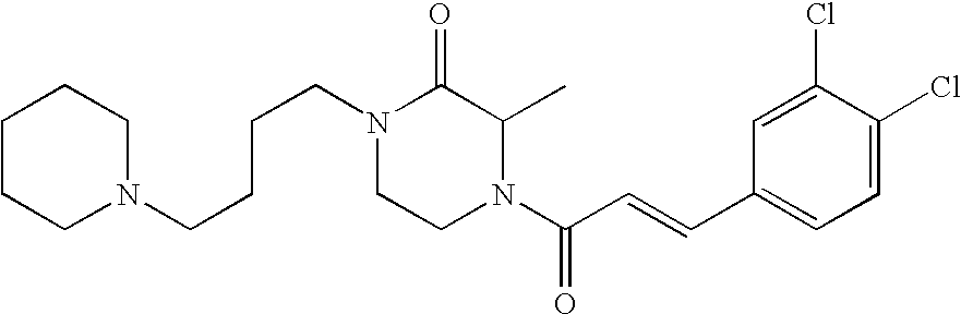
C1CCN(CCCCN2CCN(C(C=CC3=CC=C(Cl)C(Cl)=C3)=O)C(C)C2=O)CC1
